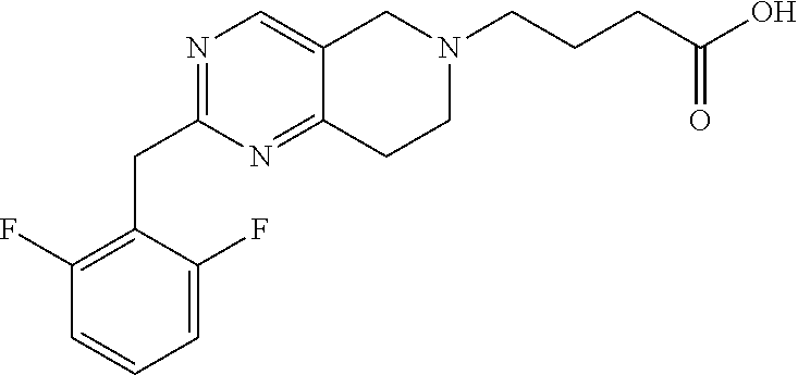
C(C1=NC=C2C(=N1)CCN(CCCC(O)=O)C2)C1=C(F)C=CC=C1F
